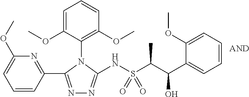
C1=CC(C2=NN=C(NS(C(C(C3=CC=CC=C3OC)O)C)(=O)=O)N2C2=C(OC)C=CC=C2OC)=NC(OC)=C1
